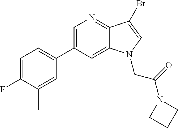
C1=C(C2=CC=C(F)C(C)=C2)C=C2C(=N1)C(Br)=CN2CC(=O)N1CCC1
